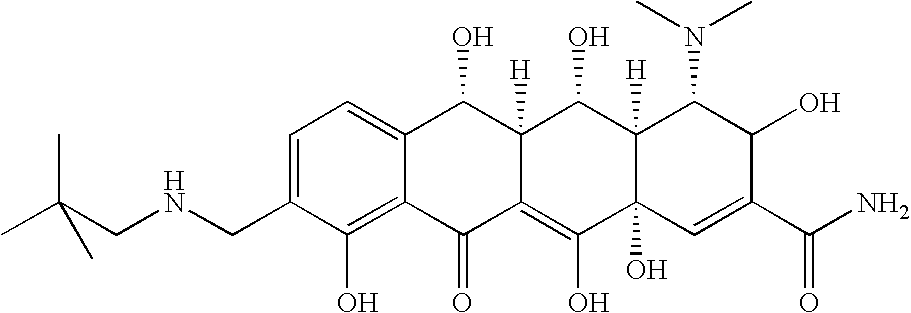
C1(CNCC(C)(C)C)=CC=C2C(=C1O)C(=O)C1=C(O)C3(O)C([H])(C(O)C1([H])C2O)C(N(C)C)C(O)C(C(N)=O)=C3
